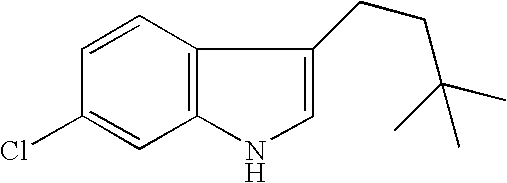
C12=C(C=CC(Cl)=C1)C(CCC(C)(C)C)=CN2
